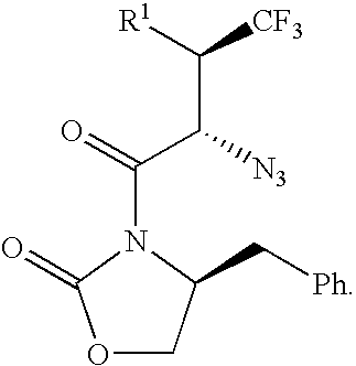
O1CC(C[Ph])N(C(=O)C(C([CF3])[R1])[N3])C1=O
